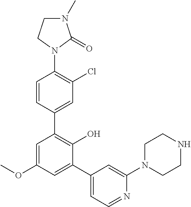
C1(N2C(=O)N(C)CC2)=C(Cl)C=C(C2=C(O)C(C3=CC=NC(N4CCNCC4)=C3)=CC(OC)=C2)C=C1
